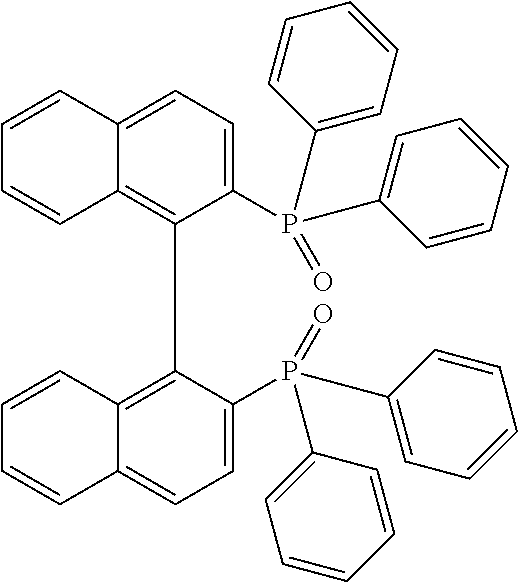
C1(P(=O)(C2=CC=CC=C2)C2=CC=CC=C2)=CC=C2C(=C1C1=C3C(=CC=C1P(C1=CC=CC=C1)(C1=CC=CC=C1)=O)C=CC=C3)C=CC=C2
